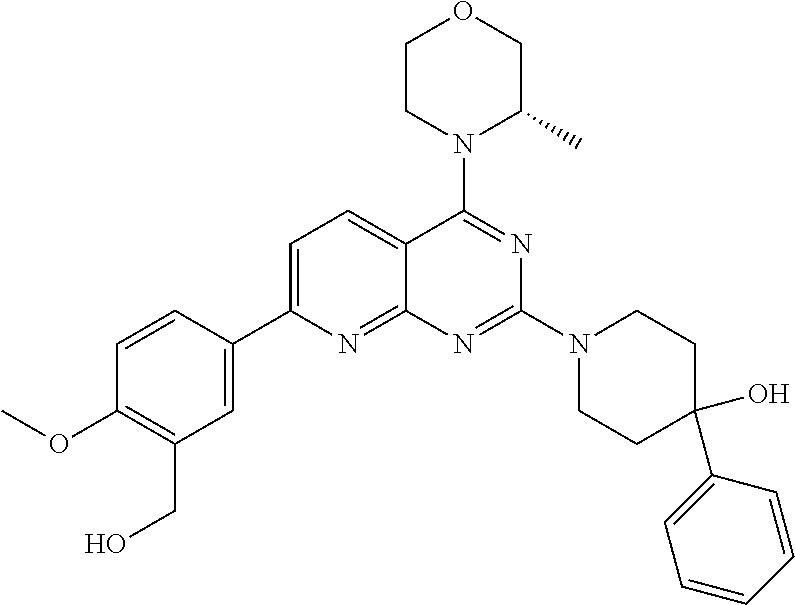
C1=C(C2=CC(CO)=C(OC)C=C2)N=C2C(=C1)C(N1C(C)COCC1)=NC(N1CCC(C3=CC=CC=C3)(O)CC1)=N2
